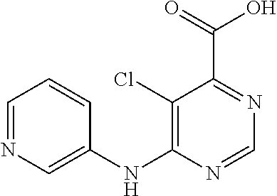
C1(Cl)=C(NC2=CN=CC=C2)N=CN=C1C(=O)O
